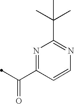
N1=C(C(=O)C)C=CN=C1C(C)(C)C
